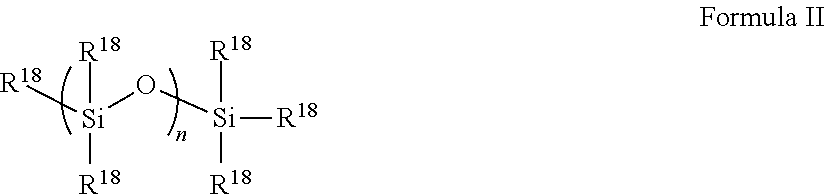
[R18][Si](O[Si]([R18])([R18])[R18])([R18])[R18]
